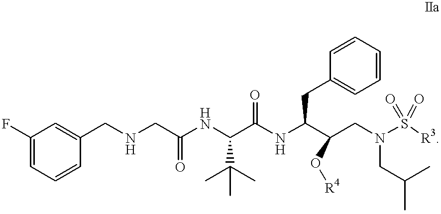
C1=CC(CNCC(NC(C(NC(C(CN(S([R3])(=O)=O)CC(C)C)O[R4])CC2=CC=CC=C2)=O)C(C)(C)C)=O)=CC(F)=C1
